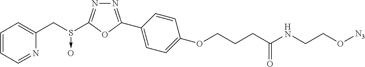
N1=C(C2=CC=C(OCCCC(NCCO[N3])=O)C=C2)OC(S(CC2=CC=CC=N2)->O)=N1
